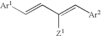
[Ar1]C=CC(=C[Ar2])[Z1]
